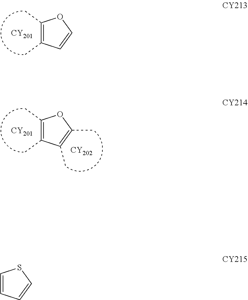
[CY201].C1(C)=C(C)C=CO1.[CY201].[CY202].C1(C)=C(C)C(C)=C(C)O1.C1=CC=CS1
